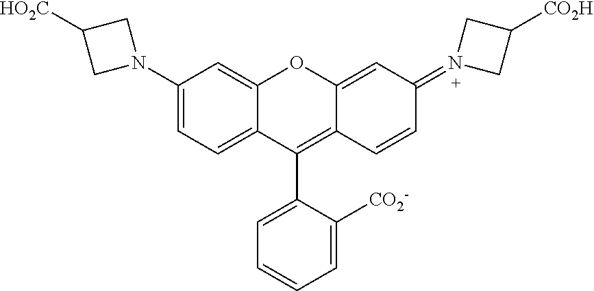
C1(N2CC([HO2C])C2)=CC=C2C(=C1)OC1=CC(=N3CC([CO2H])C3)C=CC1=C2C1=CC=CC=C1[CO2-]
